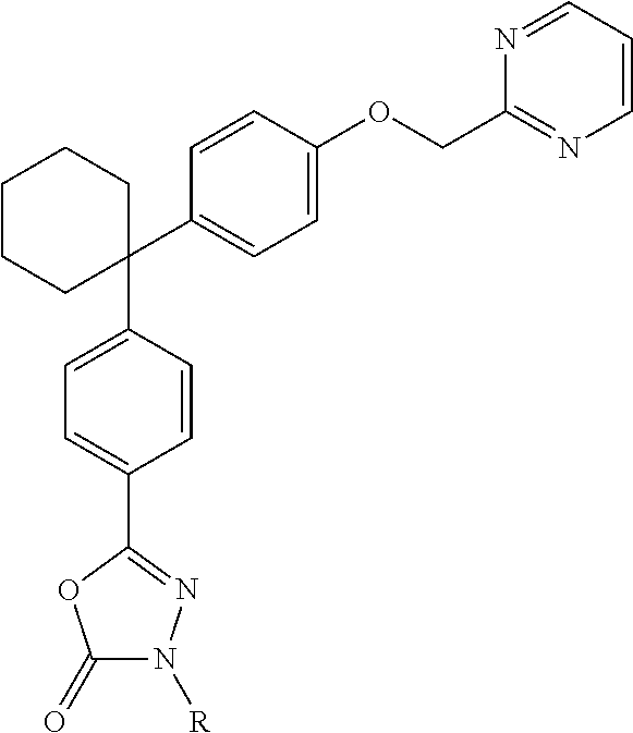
C1(C2=CC=C(OCC3=NC=CC=N3)C=C2)(C2=CC=C(C3=NN([R])C(=O)O3)C=C2)CCCCC1
